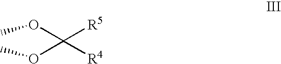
C([R5])(OC)([R4])OC
